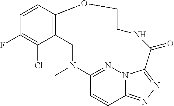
C1=CC2=C(C(Cl)=C1F)CN(C)C1=NN3C(=NN=C3C(=O)NCCO2)C=C1
